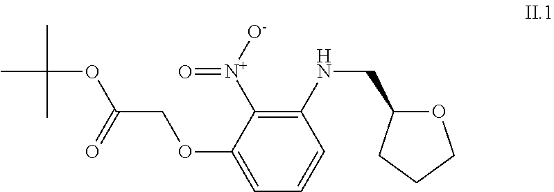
C1([N+](=O)[O-])=C(NCC2OCCC2)C=CC=C1OCC(OC(C)(C)C)=O
